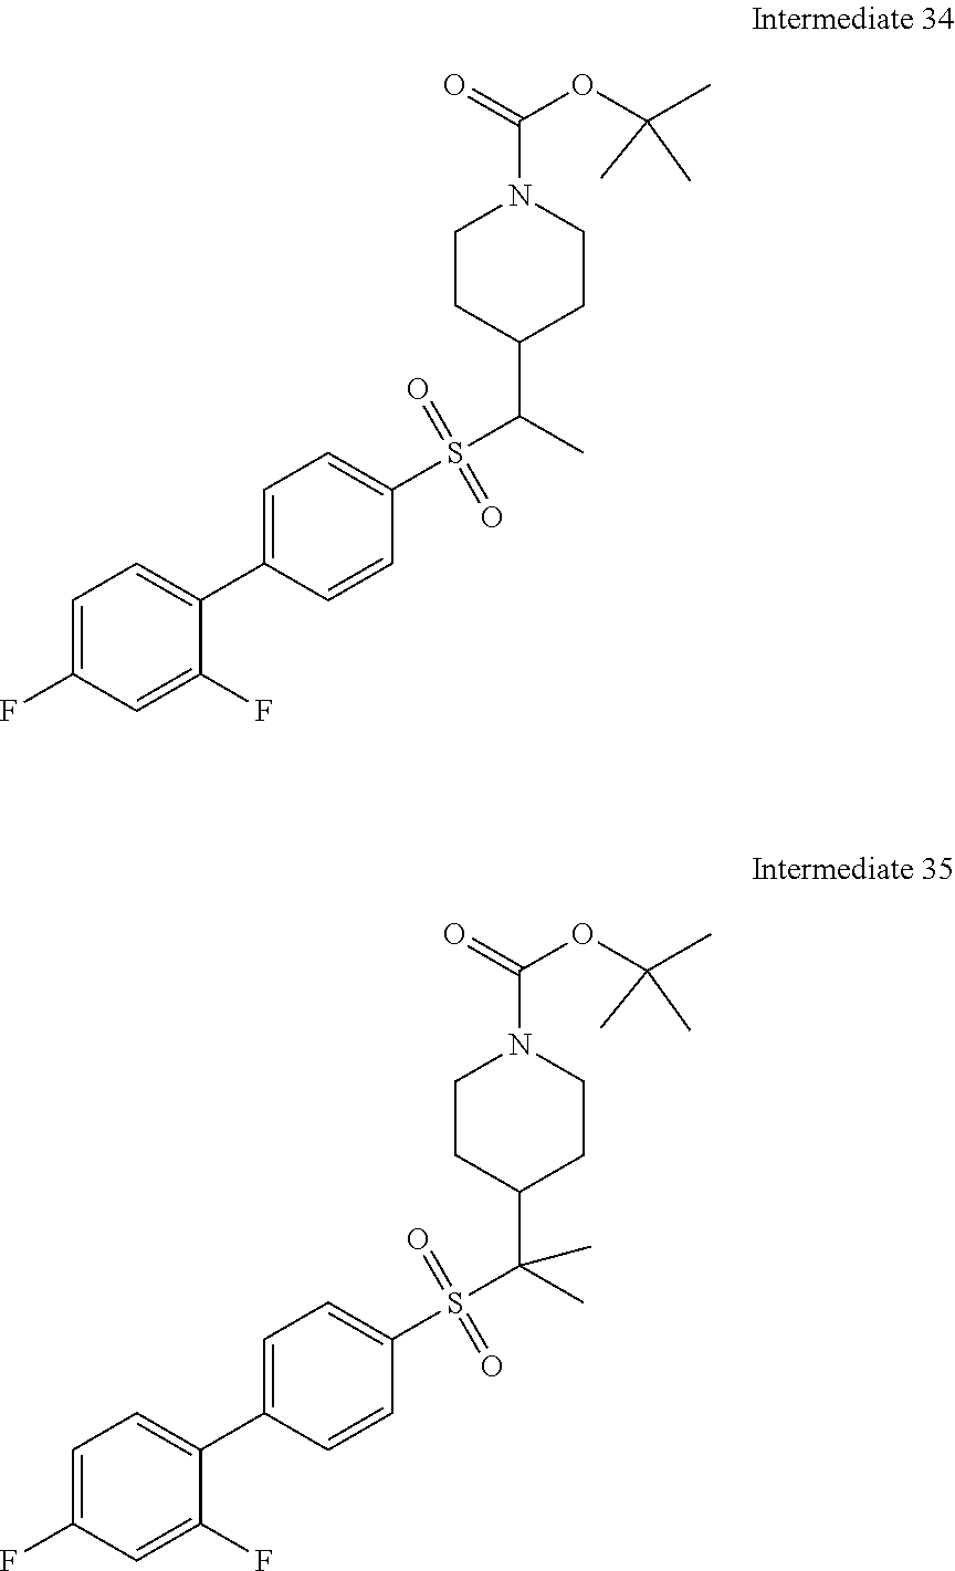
C1CC(C(C)S(C2=CC=C(C3=CC=C(F)C=C3F)C=C2)(=O)=O)CCN1C(OC(C)(C)C)=O.C1CC(C(C)(S(C2=CC=C(C3=CC=C(F)C=C3F)C=C2)(=O)=O)C)CCN1C(OC(C)(C)C)=O
